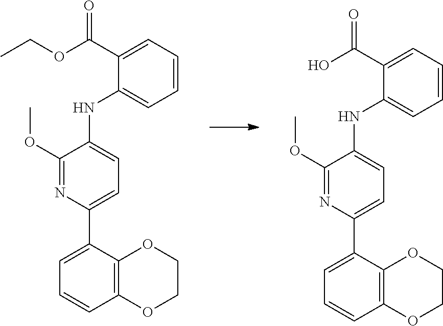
C1=C(C2=CC=C(NC3=CC=CC=C3C(OCC)=O)C(OC)=N2)C2=C(C=C1)OCCO2.C1=C(C2=CC=C(NC3=CC=CC=C3C(O)=O)C(OC)=N2)C2=C(C=C1)OCCO2
